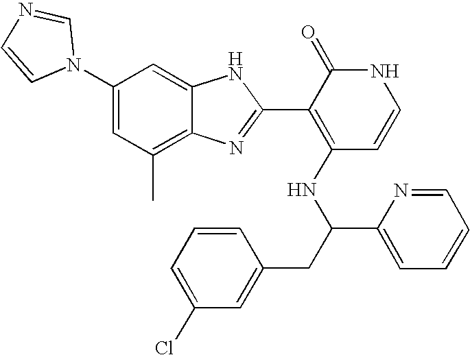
C1(C)=C2C(=CC(N3C=NC=C3)=C1)NC(C1=C(NC(C3=CC=CC=N3)CC3=CC(Cl)=CC=C3)C=CNC1=O)=N2
